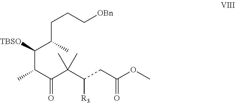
C(C([TBSO])C(CCC[OBn])C)(C(=O)C(C)(C)C(CC(OC)=O)[R3])C
